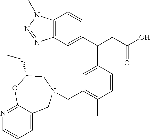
C12=C(C(C)=C(C(CC(O)=O)C3=CC(CN4CC5=CC=CN=C5OC(CC)C4)=C(C)C=C3)C=C1)N=NN2C
